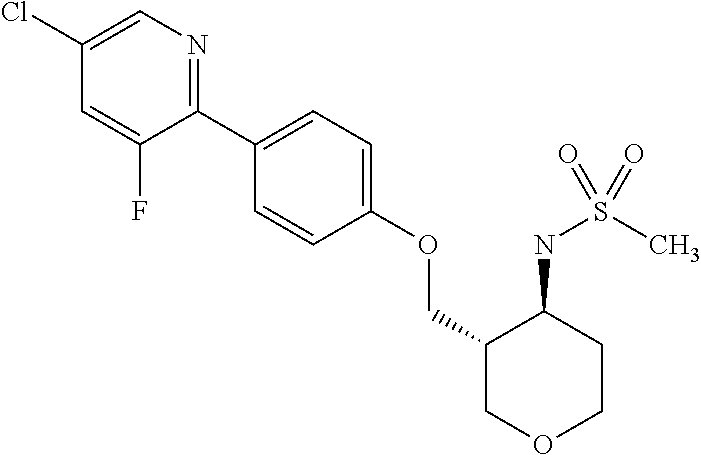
C1(C2=CC=C(OCC3COCCC3NS(C)(=O)=O)C=C2)=NC=C(Cl)C=C1F
